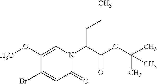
C1(OC)=CN(C(C(OC(C)(C)C)=O)CCC)C(=O)C=C1Br
